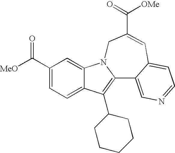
C12=CC=C(C([MeO])=O)C=C1N1C(=C2C2CCCCC2)C2=CN=CC=C2C=C(C(=O)[OMe])C1
